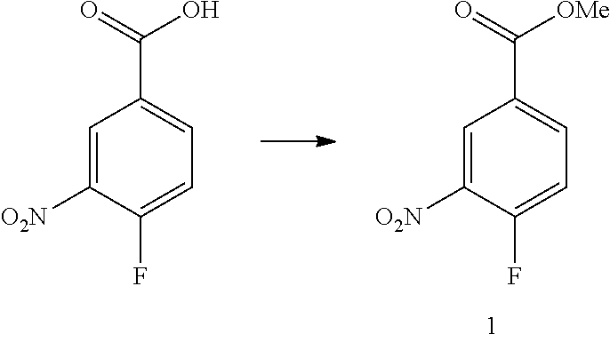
C1=C([O2N])C(F)=CC=C1C(O)=O.C1=C([O2N])C(F)=CC=C1C([OMe])=O
